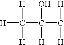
[H]C([H])([H])C(O)([H])C([H])[H]
